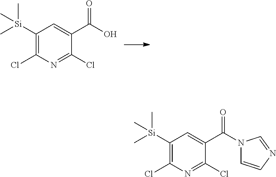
C1([Si](C)(C)C)=C(Cl)N=C(Cl)C(C(=O)O)=C1.C1([Si](C)(C)C)=C(Cl)N=C(Cl)C(C(=O)N2C=CN=C2)=C1
